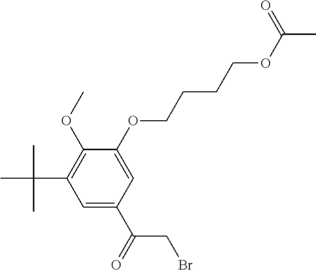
C1=C(OCCCCOC(C)=O)C(OC)=C(C(C)(C)C)C=C1C(CBr)=O
